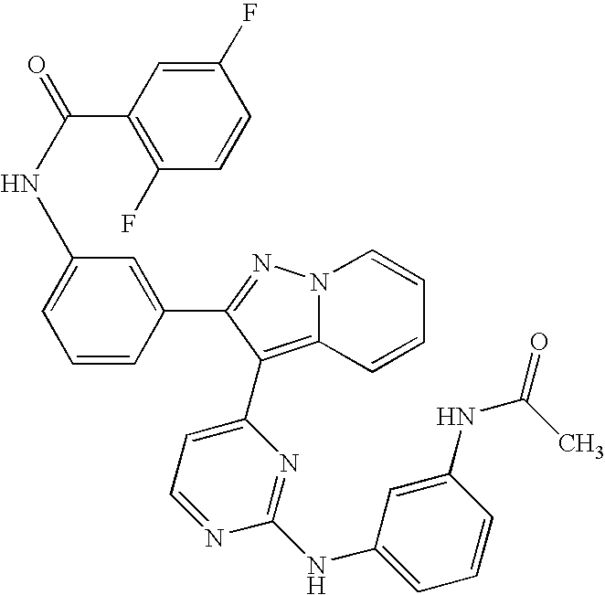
N(C1=CC=CC(C2=NN3C(=C2C2=CC=NC(NC4=CC=CC(NC(C)=O)=C4)=N2)C=CC=C3)=C1)C(=O)C1=C(F)C=CC(F)=C1
